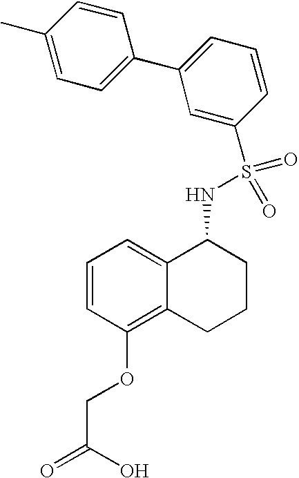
C1=CC(OCC(=O)O)=C2C(=C1)C(NS(C1=CC(C3=CC=C(C)C=C3)=CC=C1)(=O)=O)CCC2
